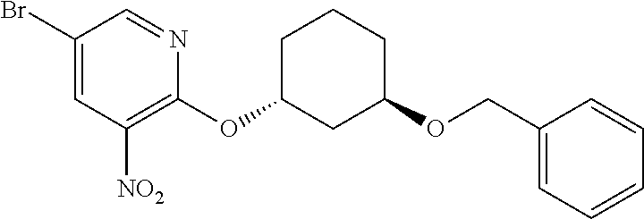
C1(COC2CCCC(OC3=C([NO2])C=C(Br)C=N3)C2)=CC=CC=C1
